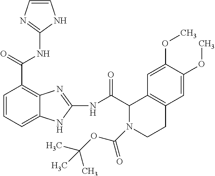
N(C(C1=C2C(=CC=C1)NC(NC(C1N(C(OC(C)(C)C)=O)CCC3=C1C=C(OC)C(OC)=C3)=O)=N2)=O)C1=NC=CN1
